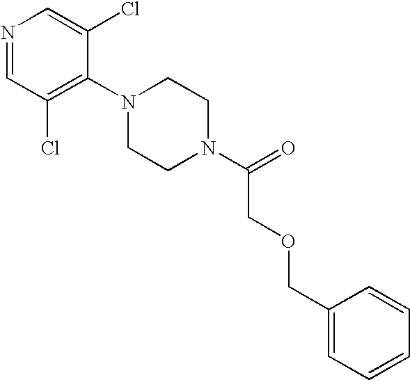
N1=CC(Cl)=C(N2CCN(C(=O)COCC3=CC=CC=C3)CC2)C(Cl)=C1
